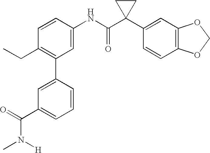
C1(NC(C2(C3=CC4=C(C=C3)OCO4)CC2)=O)=CC(C2=CC(C(N(C)[H])=O)=CC=C2)=C(CC)C=C1
